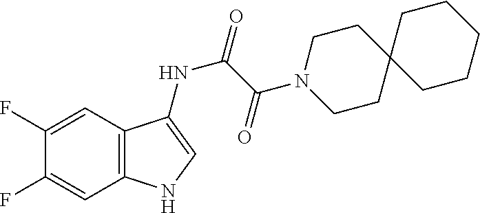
C1(F)=CC2=C(C=C1F)NC=C2NC(C(N1CCC2(CC1)CCCCC2)=O)=O
